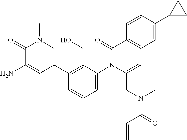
C1(C2=CN(C)C(=O)C(N)=C2)=C(CO)C(N2C(CN(C(=O)C=C)C)=CC3=C(C2=O)C=CC(C2CC2)=C3)=CC=C1
